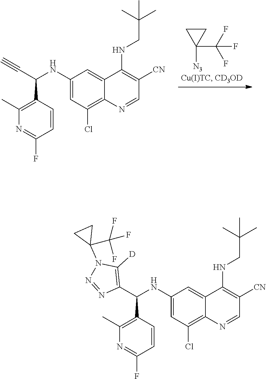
C1CC1(C(F)(F)F)[N3].C1(C(C#C)NC2=CC(Cl)=C3C(=C2)C(NCC(C)(C)C)=C([CN])C=N3)=C(C)N=C(F)C=C1.C1(C(C2=C([D])N(C3(C(F)(F)F)CC3)N=N2)NC2=CC(Cl)=C3C(=C2)C(NCC(C)(C)C)=C([CN])C=N3)=C(C)N=C(F)C=C1
